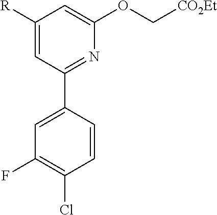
C1([R])=CC(C2=CC(F)=C(Cl)C=C2)=NC(OC[CO2Et])=C1
